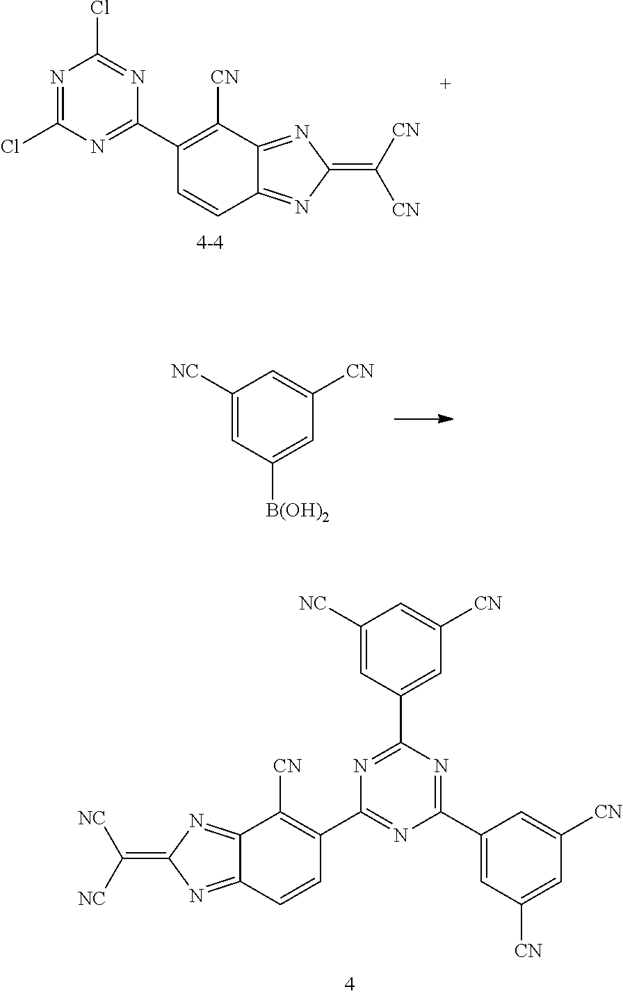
C1([NC])=CC([B(OH)2])=CC([CN])=C1.N1=C(C2=CC([CN])=CC([CN])=C2)N=C(C2=C([CN])C3=NC(=C([NC])[NC])N=C3C=C2)N=C1C1=CC([CN])=CC([NC])=C1.N1=C(Cl)N=C(C2=C([CN])C3=NC(=C([CN])[CN])N=C3C=C2)N=C1Cl
